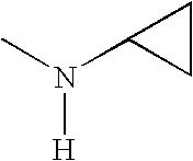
[H]N(C)C1CC1
